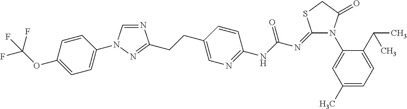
N1=CN(C2=CC=C(OC(F)(F)F)C=C2)N=C1CCC1=CN=C(NC(N=C2N(C3=CC(C)=CC=C3C(C)C)C(=O)CS2)=O)C=C1
